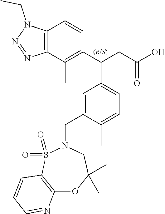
C1(C(CC(O)=O)C2=CC=C(C)C(CN3S(=O)(=O)C4=C(OC(C)(C)C3)N=CC=C4)=C2)=C(C)C2=C(C=C1)N(CC)N=N2
